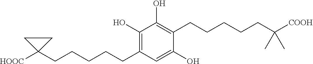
C1(O)=C(CCCCCC2([HOOC])CC2)C=C(O)C(CCCCCC(C)(C)[COOH])=C1O
